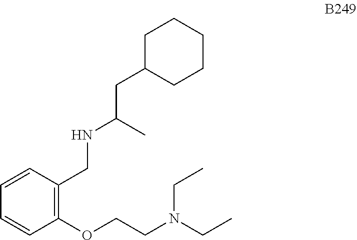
N(CC)(CCOC1=C(CNC(C)CC2CCCCC2)C=CC=C1)CC
